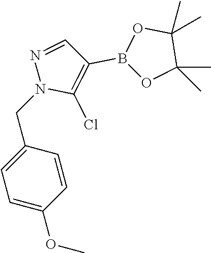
C1=C(OC)C=CC(CN2C(Cl)=C(B3OC(C)(C)C(C)(C)O3)C=N2)=C1
